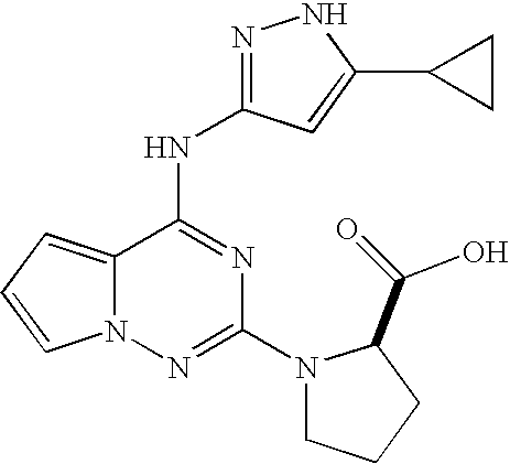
C12=CC=CN1N=C(N1CCCC1C(=O)O)N=C2NC1=NNC(C2CC2)=C1
